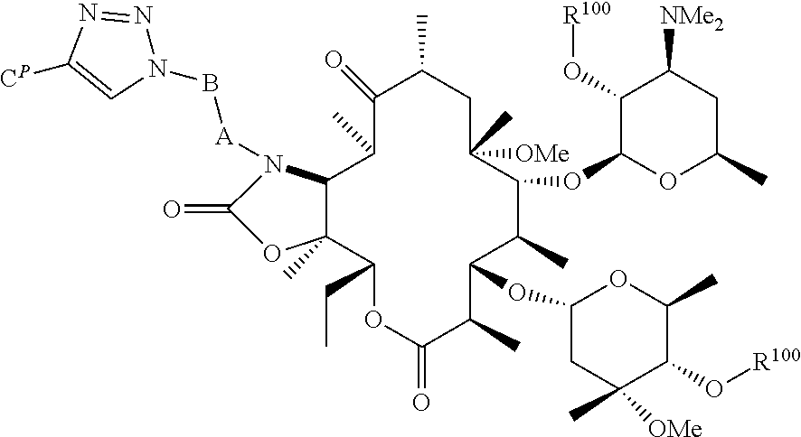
C1(=O)C(C)CC([OMe])(C)C(OC2OC(C)CC([NMe2])C2O[R100])C(C)C(OC2CC([OMe])(C)C(O[R100])C(C)O2)C(C)C(=O)OC(CC)C2(C)C(C1C)N([A]BN1N=NC([CP])=C1)C(=O)O2
